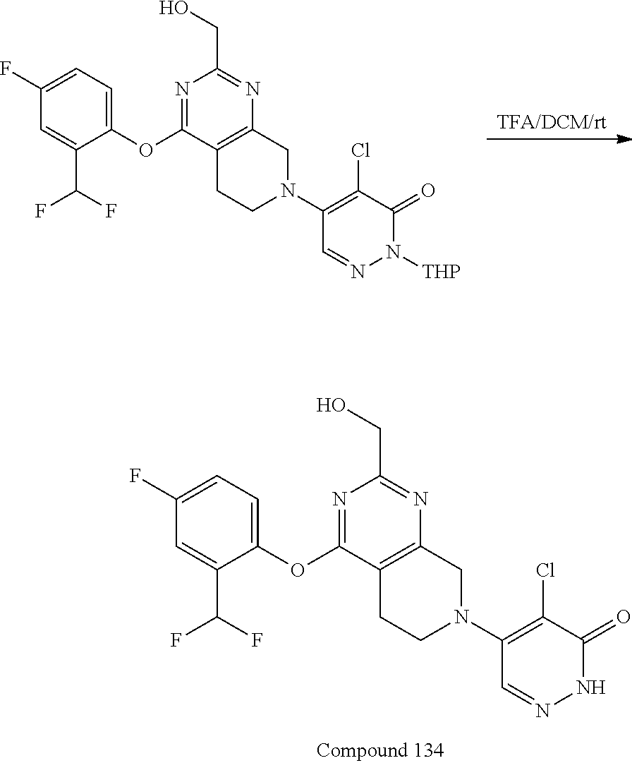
N1=C(OC2=CC=C(F)C=C2C(F)F)C2=C(N=C1CO)CN(C1=C(Cl)C(=O)NN=C1)CC2.[TFA/DCM/rt].N1=C(OC2=CC=C(F)C=C2C(F)F)C2=C(N=C1CO)CN(C1=C(Cl)C(=O)N([THP])N=C1)CC2
